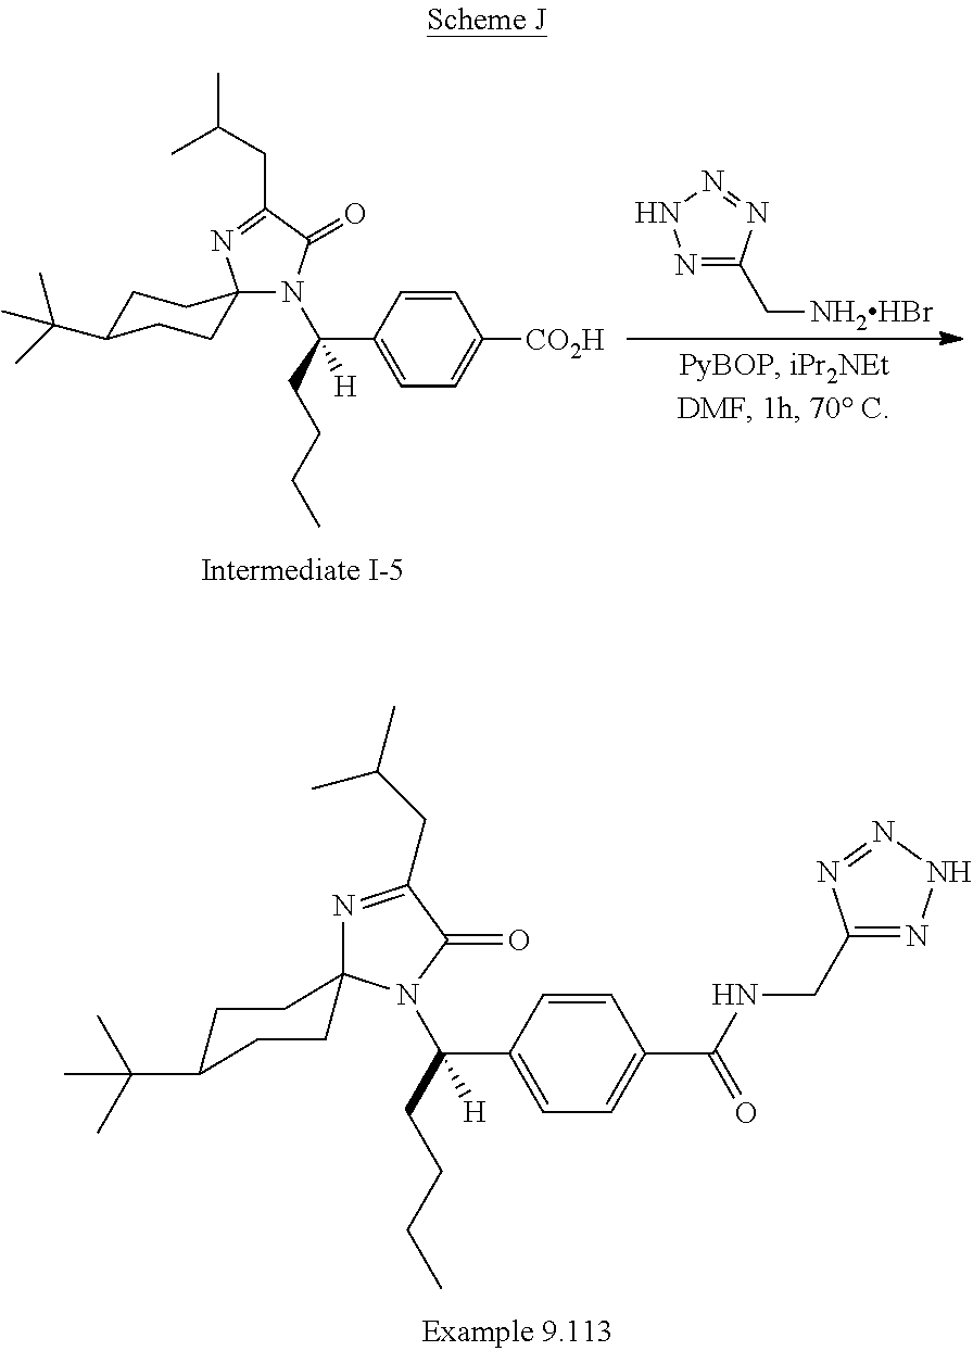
N1=C(C[NH2HBr])N=NN1.N1(C(C2=CC=C([CO2H])C=C2)(CCCC)[H])C(=O)C(CC(C)C)=NC12CCC(C(C)(C)C)CC2.C1(C(CCCC)([H])N2C3(CCC(C(C)(C)C)CC3)N=C(CC(C)C)C2=O)=CC=C(C(NCC2=NNN=N2)=O)C=C1
